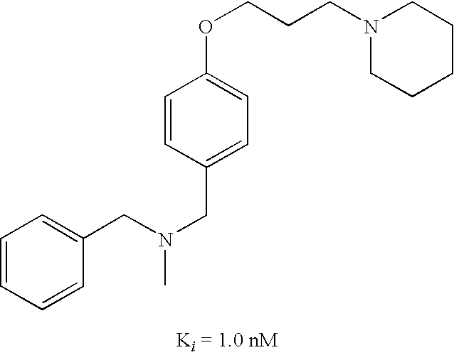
C1=CC(OCCCN2CCCCC2)=CC=C1CN(CC1=CC=CC=C1)C
